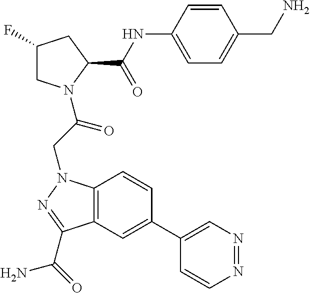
C1(C2=CC3=C(C=C2)N(CC(=O)N2CC(F)CC2C(NC2=CC=C(CN)C=C2)=O)N=C3C(=O)N)=CN=NC=C1
